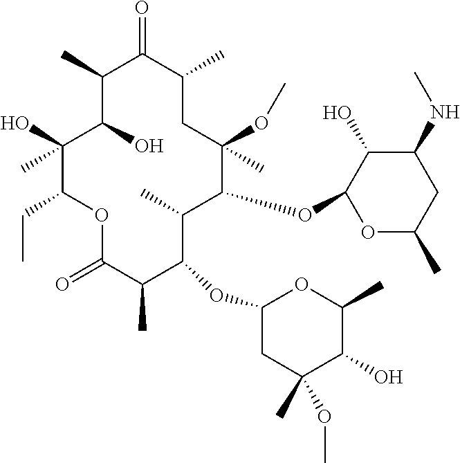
O1C(=O)C(C)C(OC2CC(C)(OC)C(O)C(C)O2)C(C)C(OC2OC(C)CC(NC)C2O)C(OC)(C)CC(C)C(=O)C(C)C(O)C(C)(O)C1CC
